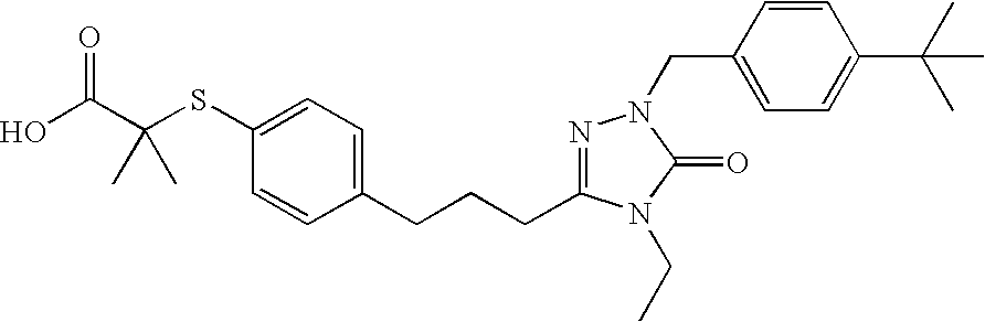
C1(SC(C(O)=O)(C)C)=CC=C(CCCC2=NN(CC3=CC=C(C(C)(C)C)C=C3)C(=O)N2CC)C=C1
